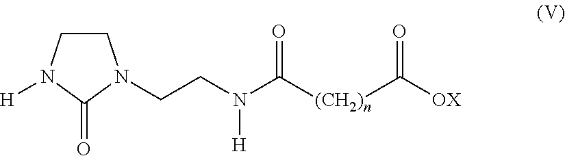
C1CN([H])C(=O)N1CCN(C([(CH2)n]C([OX])=O)=O)[H]
